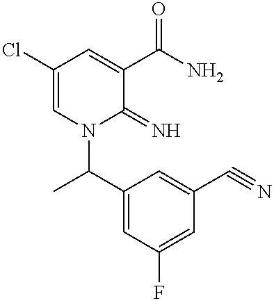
C1(Cl)=CN(C(C)C2=CC(F)=CC(C#N)=C2)C(=N)C(C(N)=O)=C1
